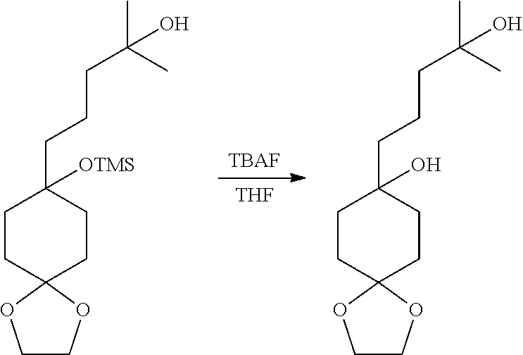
[THF].[TBAF].C1CC2(CCC1([OTMS])CCCC(C)(C)O)OCCO2.C1CC2(CCC1(O)CCCC(C)(C)O)OCCO2
